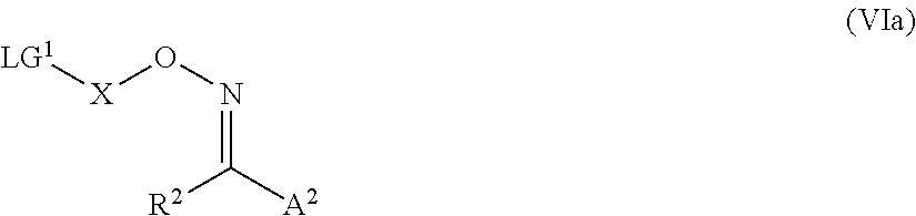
[LG1][X]ON=C([R2])[A2]
